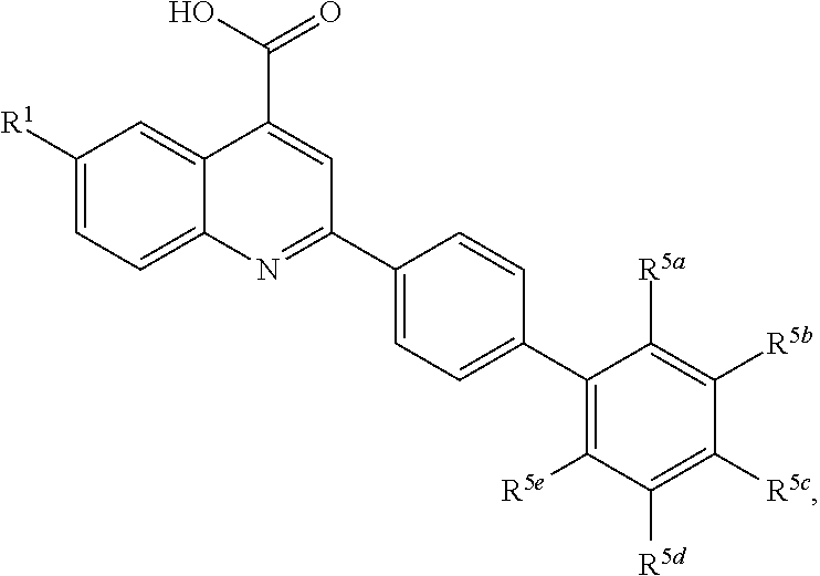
C1([R5a])=C([R5b])C([R5c])=C([R5d])C([R5e])=C1C1=CC=C(C2=NC3=CC=C([R1])C=C3C(C(=O)O)=C2)C=C1
